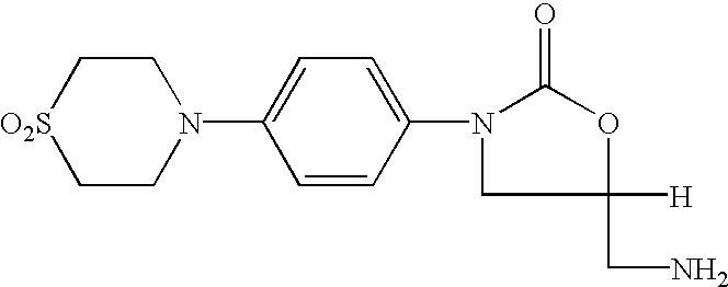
C1C[O2S]CCN1C1=CC=C(N2CC([H])(CN)OC2=O)C=C1
